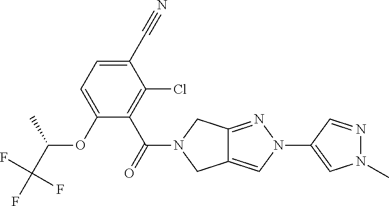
C1(C#N)=CC=C(OC(C(F)(F)F)C)C(C(=O)N2CC3=CN(C4=CN(C)N=C4)N=C3C2)=C1Cl
